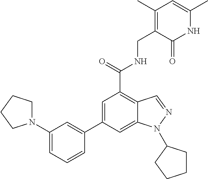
C1=C(C2=CC(N3CCCC3)=CC=C2)C=C2C(=C1C(=O)NCC1=C(C)C=C(C)NC1=O)C=NN2C1CCCC1
